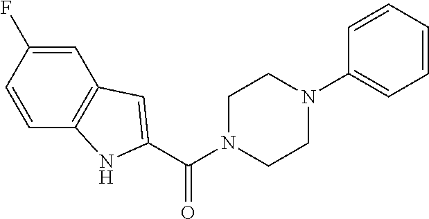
C1=CC(F)=CC2=C1NC(C(N1CCN(C3=CC=CC=C3)CC1)=O)=C2
